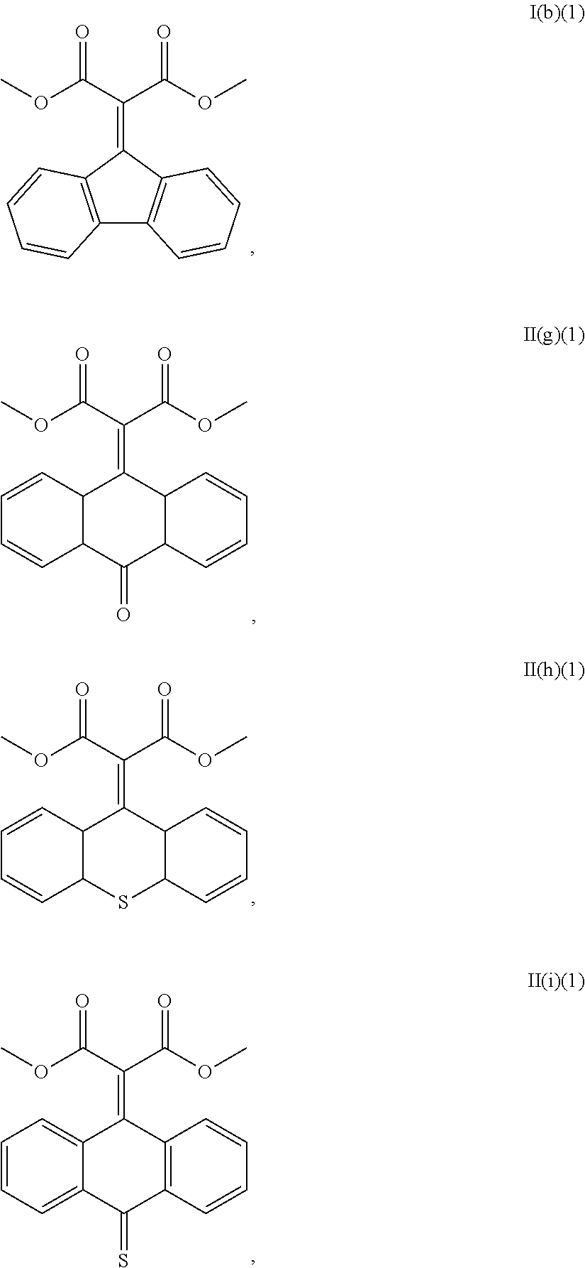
C(C(C(OC)=O)=C1C2C(C(=O)C3C1C=CC=C3)C=CC=C2)(OC)=O.C(C(C(OC)=O)=C1C2=C(C3=C1C=CC=C3)C=CC=C2)(OC)=O.C(C(C(OC)=O)=C1C2C(SC3C1C=CC=C3)C=CC=C2)(OC)=O.C(C(C(OC)=O)=C1C2=CC=CC=C2C(=S)C2=C1C=CC=C2)(OC)=O
